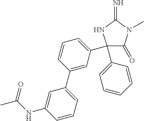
N1C(=N)N(C)C(=O)C1(C1=CC=CC=C1)C1=CC=CC(C2=CC=CC(NC(C)=O)=C2)=C1
